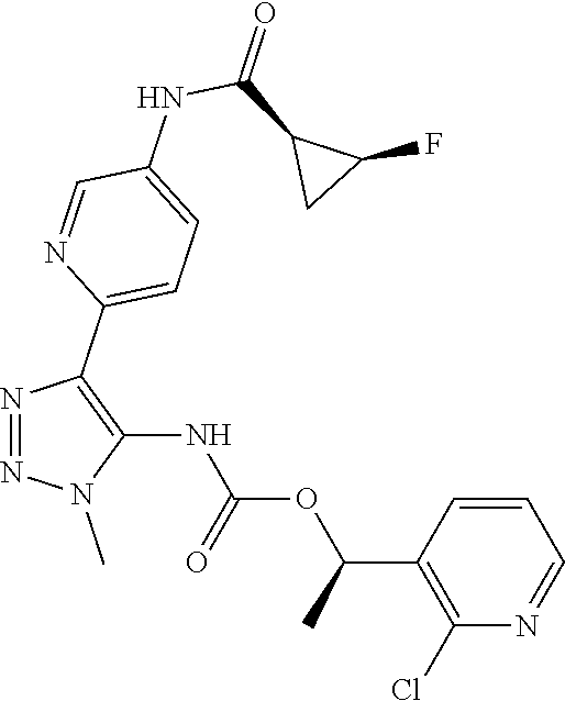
N1=NC(C2=CC=C(NC(=O)C3C(F)C3)C=N2)=C(NC(OC(C2=C(Cl)N=CC=C2)C)=O)N1C
